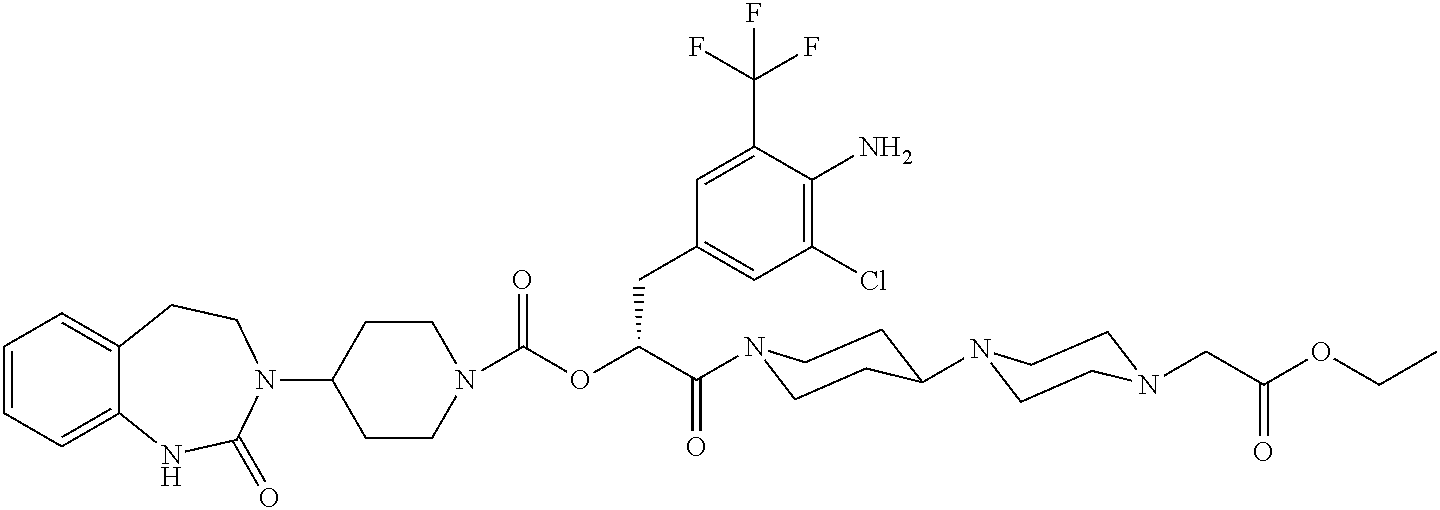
C1(N2CCC3=CC=CC=C3NC2=O)CCN(C(OC(C(=O)N2CCC(N3CCN(CC(OCC)=O)CC3)CC2)CC2=CC(Cl)=C(N)C(C(F)(F)F)=C2)=O)CC1
